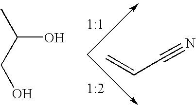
CC(CO)O.C=CC#N
